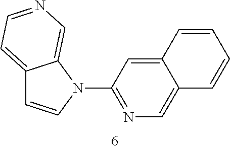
C12=CC=NC=C1N(C1=NC=C3C(=C1)C=CC=C3)C=C2
